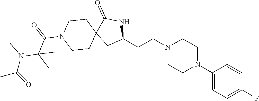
C1(N2CCN(CCC3NC(=O)C4(C3)CCN(C(=O)C(N(C(C)=O)C)(C)C)CC4)CC2)=CC=C(F)C=C1
